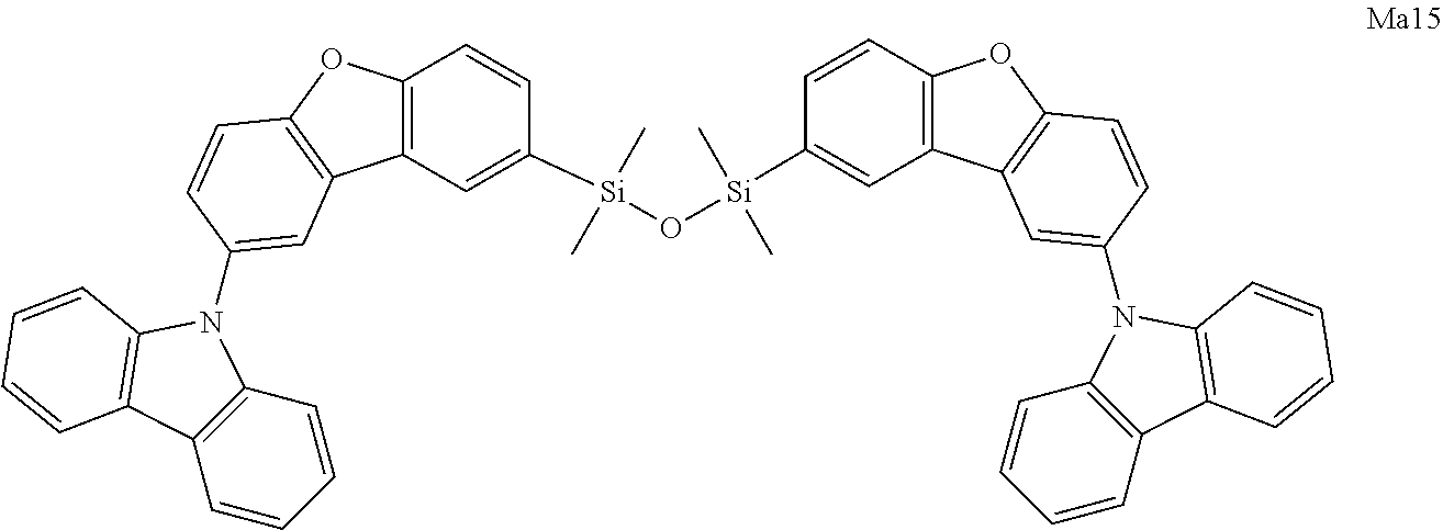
C12=C(C=C([Si](O[Si](C3=CC4=C(C=C3)OC3=C4C=C(N4C5=C(C=CC=C5)C5=C4C=CC=C5)C=C3)(C)C)(C)C)C=C1)C1=C(O2)C=CC(N2C3=C(C=CC=C3)C3=C2C=CC=C3)=C1
